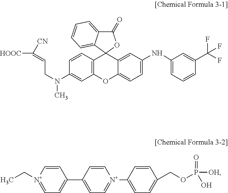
C12=C(C=CC(N(CC=C([HOOC])[CN])C)=C1)C1(C3=CC(NC4=CC=CC(C(F)(F)F)=C4)=CC=C3O2)OC(=O)C2=CC=CC=C12.C1=CC(C2=CC=[N+](CC)C=C2)=CC=[N+]1C1=CC=C(COP(=O)([OH])O)C=C1
